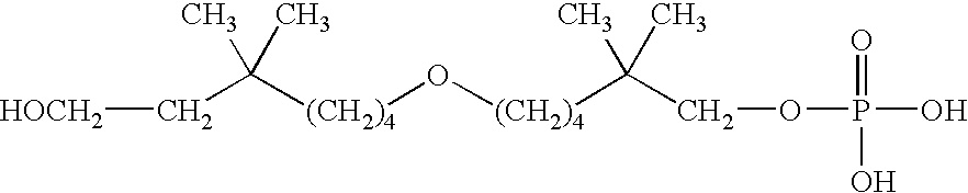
[(CH2)4](O[(CH2)4]C(C)(C)COP(O)(O)=O)C(C)(C)C[HOCH2]
